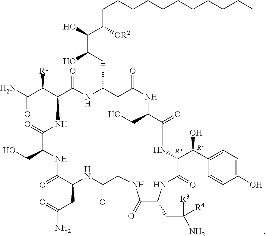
C(=O)(N)C(C1C(=O)NC(CC(O)C(C(CCCCCCCCCCC)[OR2])O)CC(=O)NC(CO)C(=O)NC(C(C2=CC=C(O)C=C2)O)C(=O)NC(CC(N)([R3])[R4])C(=O)NCC(=O)NC(CC(=O)N)C(=O)NC(CO)C(=O)N1)[R1]
